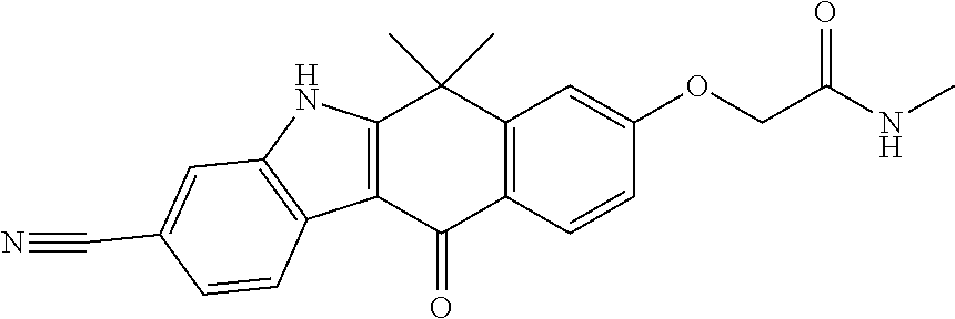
C12=C(C=CC(OCC(NC)=O)=C1)C(=O)C1=C(C2(C)C)NC2=C1C=CC(C#N)=C2
